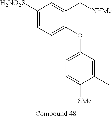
C1([H2NO2S])=CC=C(OC2=CC=C([SMe])C(C)=C2)C(C[NHMe])=C1
